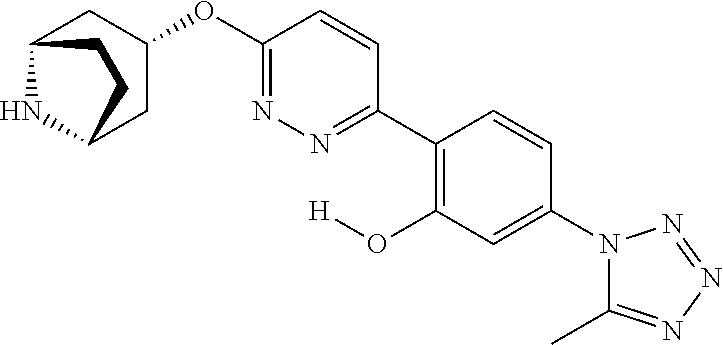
C12NC(CC(OC3=NN=C(C4=C(O[H])C=C(N5C(C)=NN=N5)C=C4)C=C3)C1)CC2
